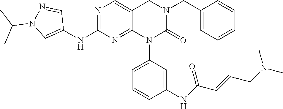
N1=C(NC2=CN(C(C)C)N=C2)N=C2C(=C1)CN(CC1=CC=CC=C1)C(=O)N2C1=CC=CC(NC(C=CCN(C)C)=O)=C1
